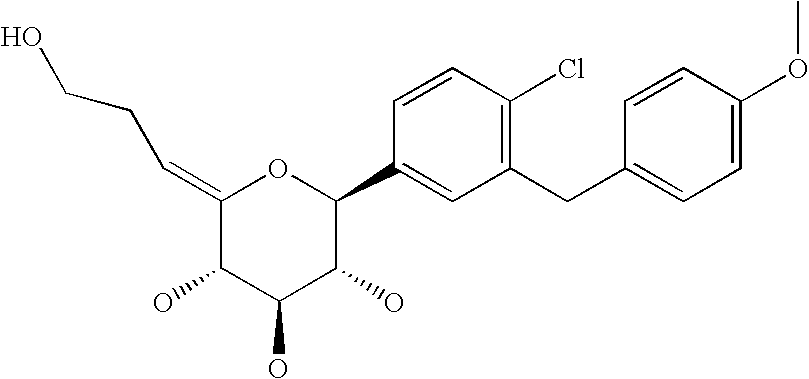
C1(=CCCO)C(O)C(O)C(O)C(C2=CC(CC3=CC=C(OC)C=C3)=C(Cl)C=C2)O1
